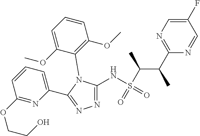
C1(F)=CN=C(C(C)C(S(=O)(NC2=NN=C(C3=CC=CC(OCCO)=N3)N2C2=C(OC)C=CC=C2OC)=O)C)N=C1
